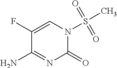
C1(F)=CN(S(=O)(C)=O)C(=O)N=C1N
